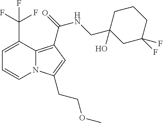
C1=C(C(F)(F)F)C2=C(C(NCC3(O)CC(F)(F)CCC3)=O)C=C(CCOC)N2C=C1
